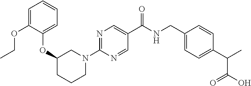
O(C1CCCN(C2=NC=C(C(NCC3=CC=C(C(C)C(O)=O)C=C3)=O)C=N2)C1)C1=CC=CC=C1OCC
